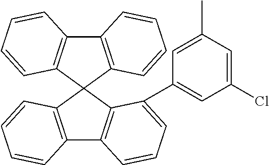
C12=C(C3(C4=C1C=CC=C4C1=CC(Cl)=CC(C)=C1)C1=C(C4=C3C=CC=C4)C=CC=C1)C=CC=C2
